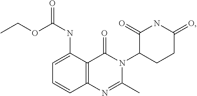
C12=C(C(NC(OCC)=O)=CC=C1)C(=O)N(C1CCC(=O)NC1=O)C(C)=N2
